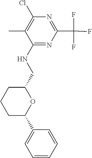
C1=CC(C2OC(CNC3=NC(C(F)(F)F)=NC(Cl)=C3C)CCC2)=CC=C1
